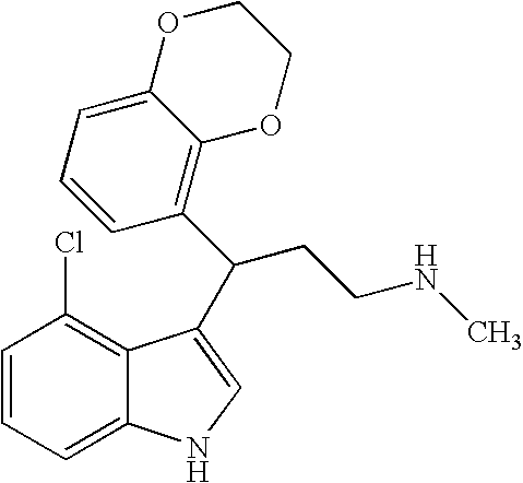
C1=CC=C2C(=C1Cl)C(C(C1=C3C(=CC=C1)OCCO3)CCNC)=CN2
